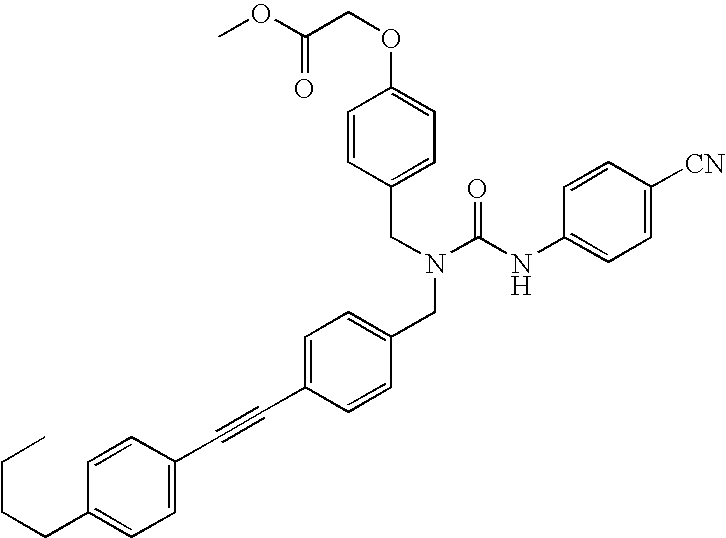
C(C1=CC=C(OCC(OC)=O)C=C1)N(C(NC1=CC=C([CN])C=C1)=O)CC1=CC=C(C#CC2=CC=C(CCCC)C=C2)C=C1
